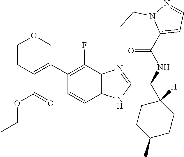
C(OC(C1=C(C2=C(F)C3=C(NC(C(C4([H])CCC(C)CC4)NC(C4=CC=NN4CC)=O)=N3)C=C2)COCC1)=O)C
